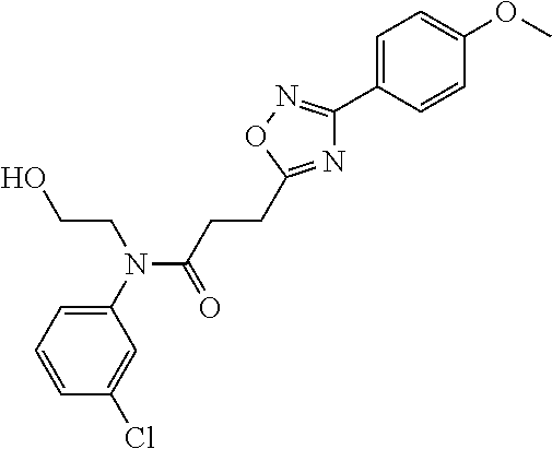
C1(N(C(=O)CCC2=NC(C3=CC=C(OC)C=C3)=NO2)CCO)=CC=CC(Cl)=C1
